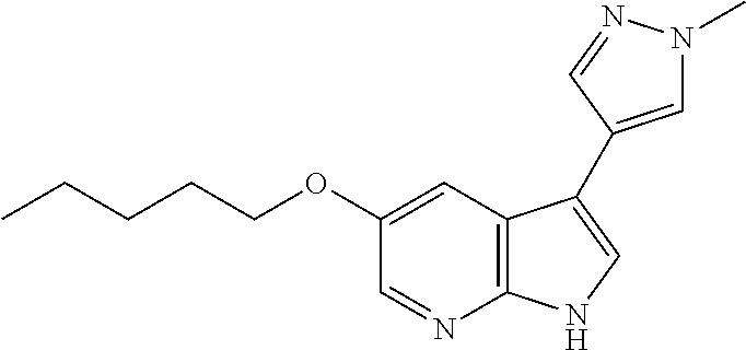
C1=NC2=C(C=C1OCCCCC)C(C1=CN(C)N=C1)=CN2
